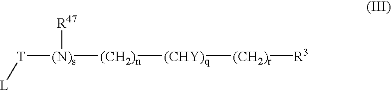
[L][T][(N)s]([(CH2)n][(CHY)q][(CH2)r][R3])[R47]
